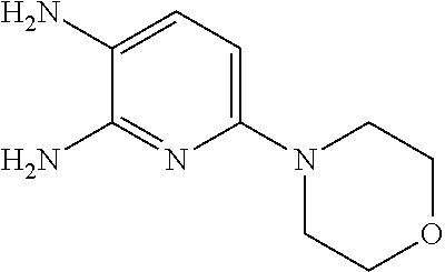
C1(N2CCOCC2)=CC=C(N)C(N)=N1
